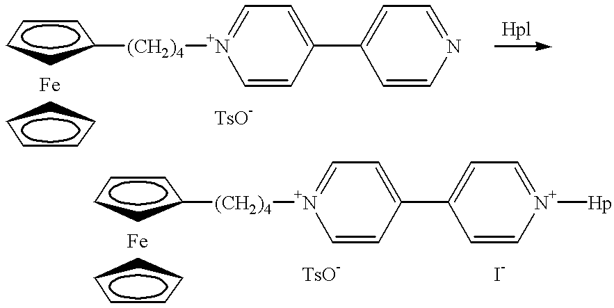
C1=CN=CC=C1C1=CC=[N+]([(CH2)4]C2CCCC2)C=C1.[Fe].C1CCCC1.C1=C[N+]([Hp])=CC=C1C1=CC=[N+]([(CH2)4]C2CCCC2)C=C1.[Fe].C1CCCC1
